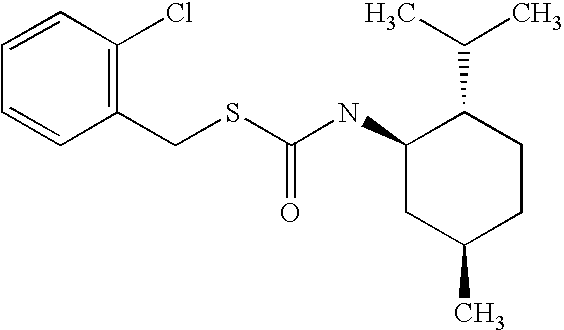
C1C(C)CCC(C(C)C)C1NC(SCC1=C(Cl)C=CC=C1)=O
